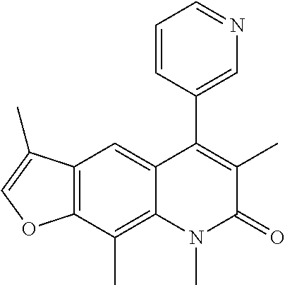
C12=C(C(C)=C3C(=C1)C(C1=CN=CC=C1)=C(C)C(=O)N3C)OC=C2C
